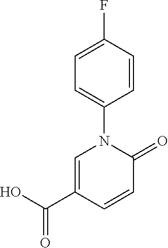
C1=C(C(O)=O)C=CC(=O)N1C1=CC=C(F)C=C1
